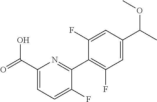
C1(C(=O)O)=CC=C(F)C(C2=C(F)C=C(C(OC)C)C=C2F)=N1
